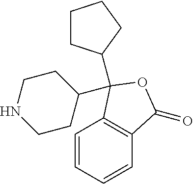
C1=CC=CC2=C1C(C1CCNCC1)(C1CCCC1)OC2=O
